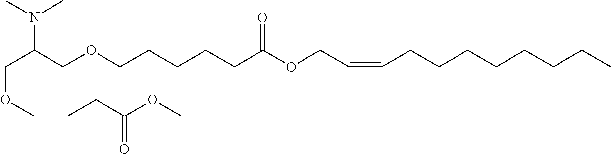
C(OCCCC(OC)=O)C(COCCCCCC(OCC=CCCCCCCCC)=O)N(C)C
